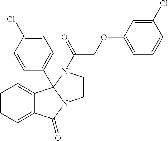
C12=CC=CC=C1C1(C3=CC=C(Cl)C=C3)N(C2=O)CCN1C(COC1=CC=CC(Cl)=C1)=O
